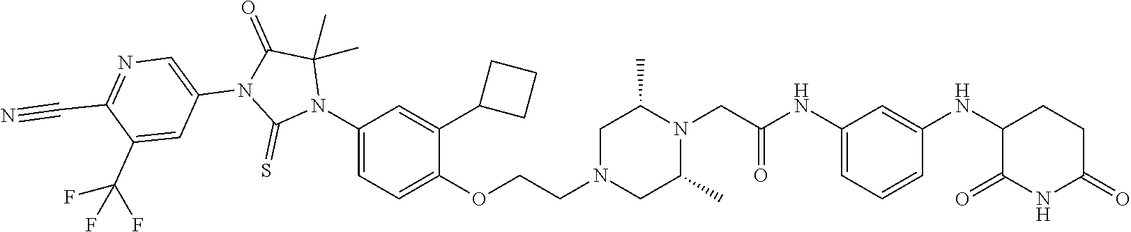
C1(N2C(C)(C)C(=O)N(C3=CN=C(C#N)C(C(F)(F)F)=C3)C2=S)=CC=C(OCCN2CC(C)N(CC(=O)NC3=CC=CC(NC4C(=O)NC(=O)CC4)=C3)C(C)C2)C(C2CCC2)=C1
